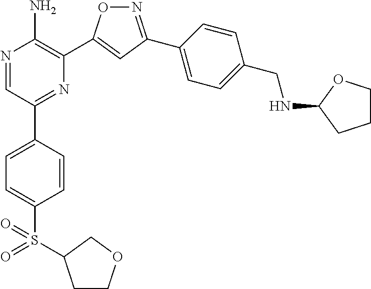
N1=C(C2=CC=C(CNC3CCCO3)C=C2)C=C(C2=C(N)N=CC(C3=CC=C(S(=O)(=O)C4CCOC4)C=C3)=N2)O1
